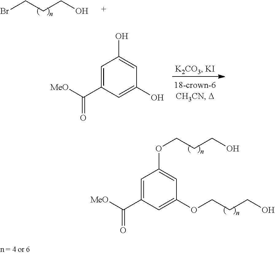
BrCCCO.C(=O)([MeO])C1=CC(O)=CC(O)=C1.C(=O)([MeO])C1=CC(OCCCO)=CC(OCCCO)=C1
